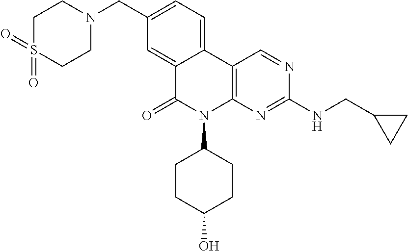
C1(CN2CCS(=O)(=O)CC2)=CC=C2C(=C1)C(=O)N(C1CCC(O)CC1)C1=C2C=NC(NCC2CC2)=N1
